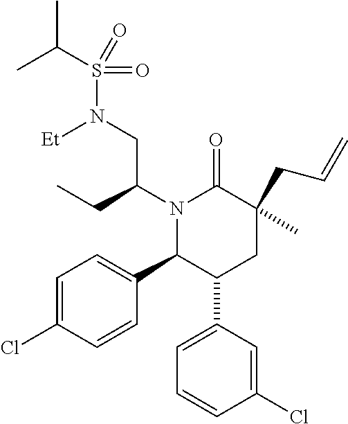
N1(C(CC)CN(S(=O)(C(C)C)=O)[Et])C(C2=CC=C(Cl)C=C2)C(C2=CC=CC(Cl)=C2)CC(CC=C)(C)C1=O
